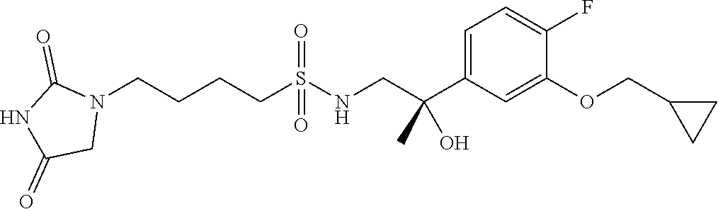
N1(CCCCS(NCC(C2=CC=C(F)C(OCC3CC3)=C2)(C)O)(=O)=O)C(=O)NC(=O)C1
